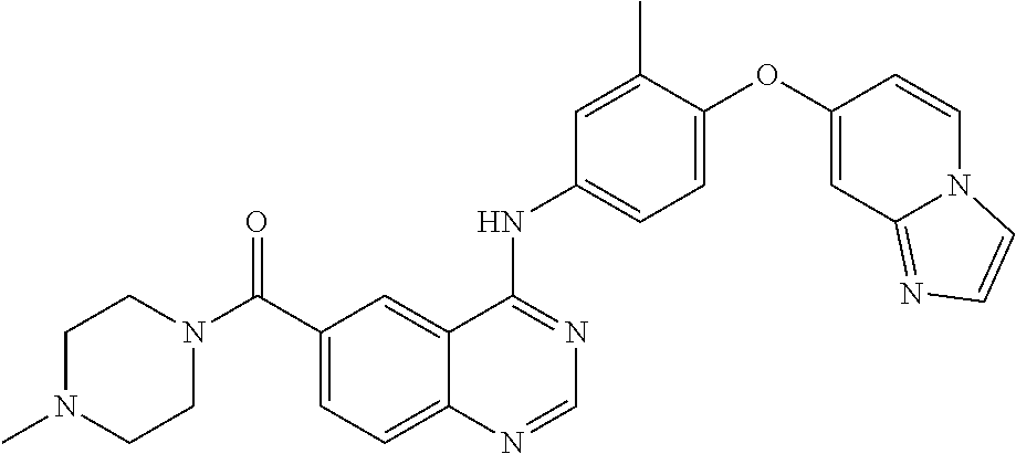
C1=NC2=CC=C(C(N3CCN(C)CC3)=O)C=C2C(NC2=CC=C(OC3=CC4=NC=CN4C=C3)C(C)=C2)=N1
